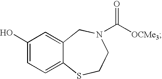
C1(O)=CC=C2C(=C1)CN(C(=O)[OCMe3])CCS2
